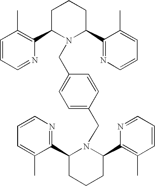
C1=CC=NC(C2N(CC3=CC=C(CN4C(C5=C(C)C=CC=N5)CCCC4C4=NC=CC=C4C)C=C3)C(C3=NC=CC=C3C)CCC2)=C1C
